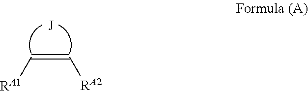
C(=C[RA2])[RA1]
